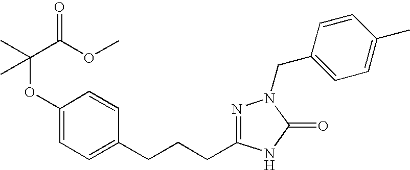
C(OC1=CC=C(CCCC2=NN(CC3=CC=C(C)C=C3)C(=O)N2)C=C1)(C(OC)=O)(C)C
